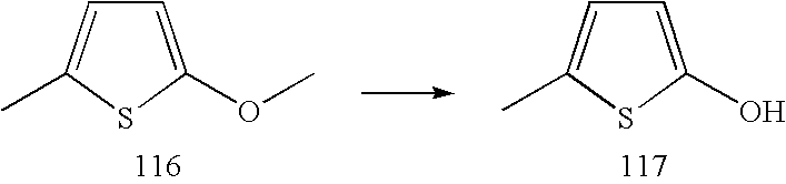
C1=C(OC)SC(C)=C1.C1=C(O)SC(C)=C1
